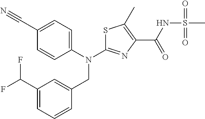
S1C(N(C2=CC=C(C#N)C=C2)CC2=CC(C(F)F)=CC=C2)=NC(C(NS(C)(=O)=O)=O)=C1C
